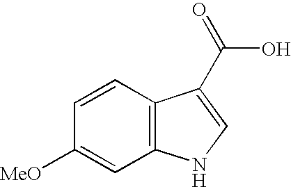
C12=C(C=CC([MeO])=C1)C(C(O)=O)=CN2
